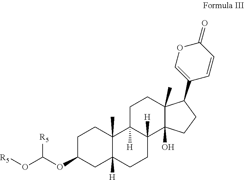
C1C(OC([R5])O[R5])CC2([H])C(C)(C1)C1([H])C([H])(CC2)C2(O)C(C)(CC1)C(C1=COC(=O)C=C1)CC2
